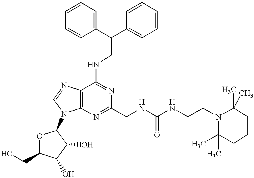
C12=C(N=C(CNC(=O)NCCN3C(C)(C)CCCC3(C)C)N=C1NCC(C1=CC=CC=C1)C1=CC=CC=C1)N(C1OC(CO)C(O)C1O)C=N2
